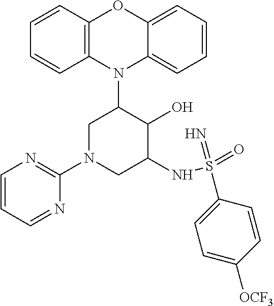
N1(C2CN(C3=NC=CC=N3)CC(NS(=O)(=N)C3=CC=C([OCF3])C=C3)C2O)C2=C(C=CC=C2)OC2=CC=CC=C12
